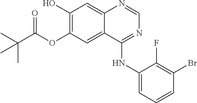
C1(O)=C(OC(C(C)(C)C)=O)C=C2C(=C1)N=CN=C2NC1=CC=CC(Br)=C1F
